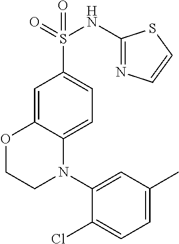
S(C1=CC=C2C(=C1)OCCN2C1=CC(C)=CC=C1Cl)(=O)(=O)NC1=NC=CS1
